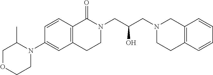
C1=CC2=C(C=C1N1C(C)COCC1)CCN(CC(O)CN1CCC3=C(C1)C=CC=C3)C2=O
